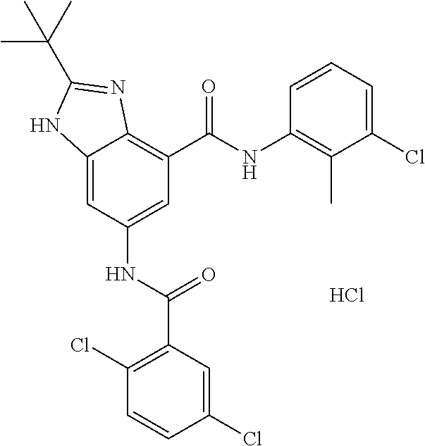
C12=CC(NC(C3=C(Cl)C=CC(Cl)=C3)=O)=CC(C(=O)NC3=C(C)C(Cl)=CC=C3)=C1N=C(C(C)(C)C)N2.Cl
